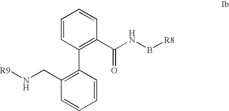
C1=CC(C2=C(CN[R9])C=CC=C2)=C(C(NB[R8])=O)C=C1
